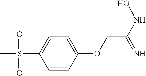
C1=CC(OCC(NO)=N)=CC=C1S(=O)(=O)C
